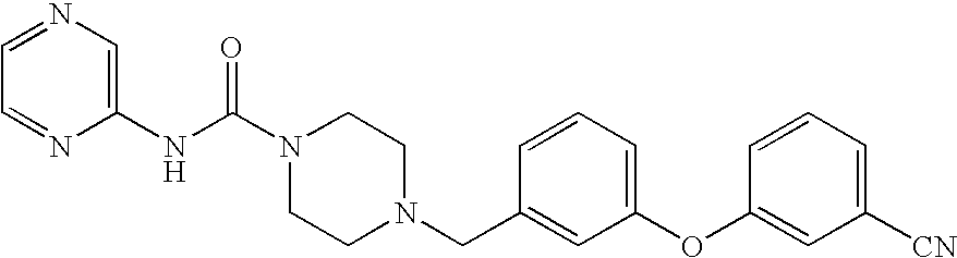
C1=NC(NC(N2CCN(CC3=CC(OC4=CC([CN])=CC=C4)=CC=C3)CC2)=O)=CN=C1
